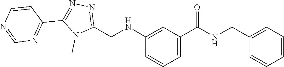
N1=C(CNC2=CC(C(=O)NCC3=CC=CC=C3)=CC=C2)N(C)C(C2=NC=NC=C2)=N1
